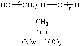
O[CH2CH](O[H])C
